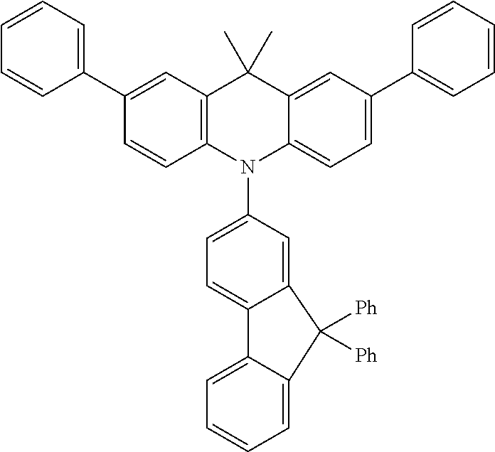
C1(C2=CC=CC=C2)=CC2=C(C=C1)N(C1=CC=C3C(=C1)C([Ph])([Ph])C1=CC=CC=C31)C1=CC=C(C3=CC=CC=C3)C=C1C2(C)C
